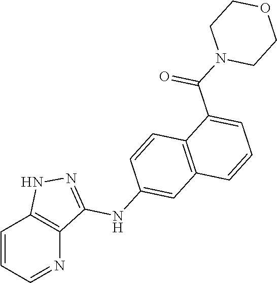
C1=CC=NC2=C1NN=C2NC1=CC2=C(C=C1)C(C(N1CCOCC1)=O)=CC=C2
